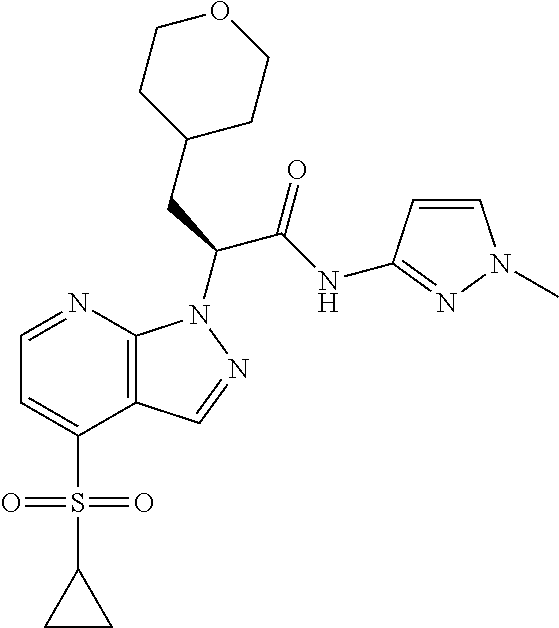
C12=C(N=CC=C1S(C1CC1)(=O)=O)N(C(CC1CCOCC1)C(NC1=NN(C)C=C1)=O)N=C2
